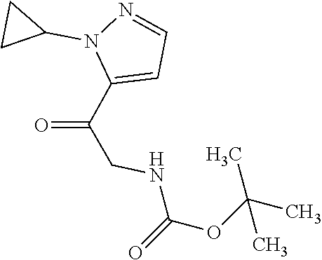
N1(C2CC2)C(C(CNC(OC(C)(C)C)=O)=O)=CC=N1
